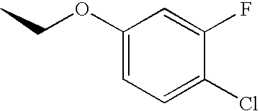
C1=C(F)C(Cl)=CC=C1OCC
